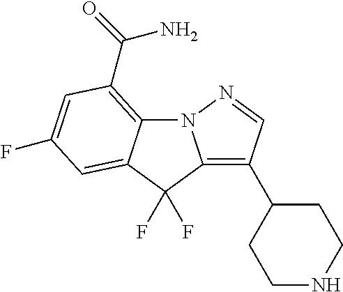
N12C3=C(C(=O)N)C=C(F)C=C3C(F)(F)C1=C(C1CCNCC1)C=N2
